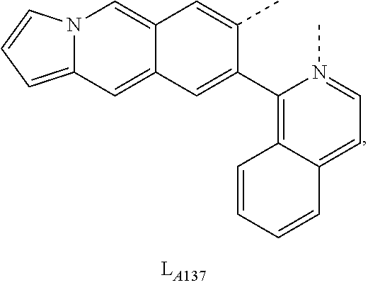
C12=CC3=CC=CN3C=C1C=C(C)C(C1=C3C(=CC=N1C)C=CC=C3)=C2
